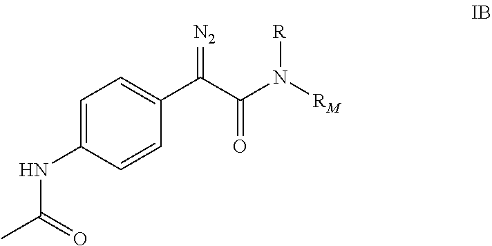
C1=C(NC(C)=O)C=CC(C(C(N([RM])[R])=O)=[N2])=C1
